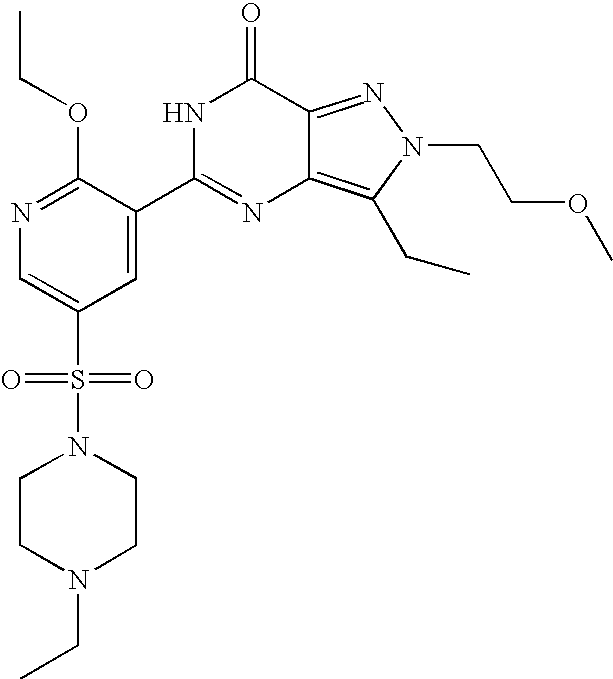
O(C1=NC=C(S(=O)(=O)N2CCN(CC)CC2)C=C1C1=NC2=C(CC)N(CCOC)N=C2C(=O)N1)CC
